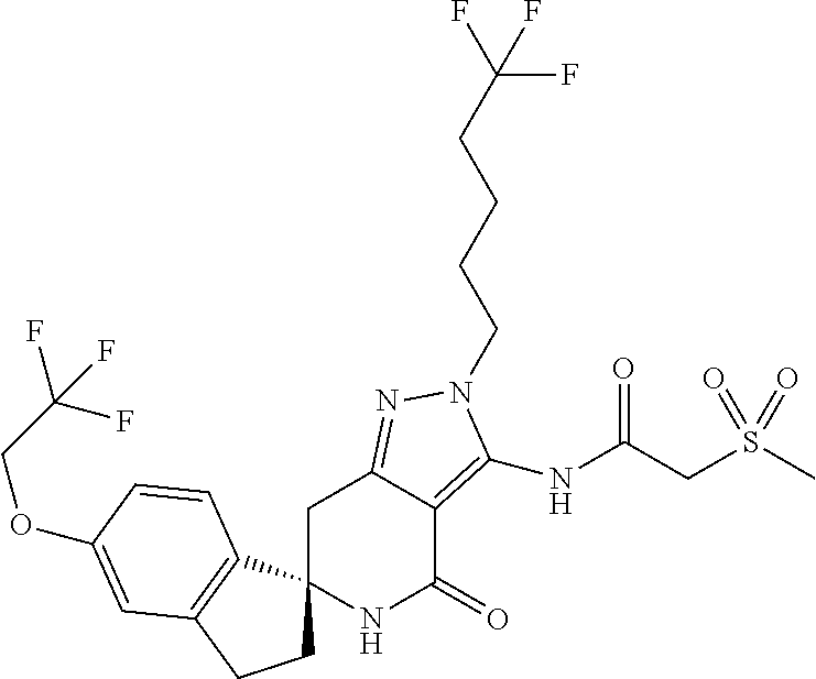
C1C2(C3=C(C1)C=C(OCC(F)(F)F)C=C3)NC(=O)C1=C(NC(=O)CS(C)(=O)=O)N(CCCCC(F)(F)F)N=C1C2
